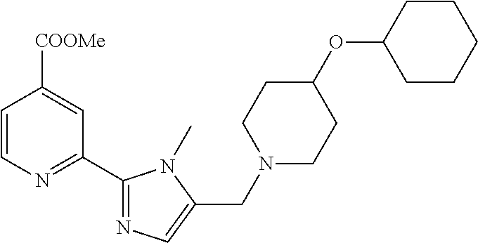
C1=CN=C(C2=NC=C(CN3CCC(OC4CCCCC4)CC3)N2C)C=C1[COOMe]
